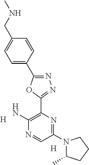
[H].[H].C1(N2C(C)CCC2)=NC(C2=NN=C(C3=CC=C(CNC)C=C3)O2)=C(N)N=C1
